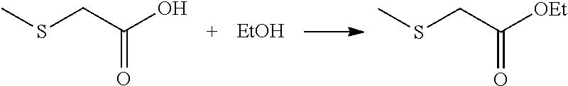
CSCC(=O)O.[EtOH].CSCC(=O)[OEt]
